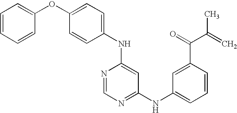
N(C1=CC(NC2=CC=CC(C(=O)C(=C)C)=C2)=NC=N1)C1=CC=C(OC2=CC=CC=C2)C=C1
